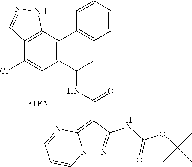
C12=C(C(C3=CC=CC=C3)=C(C(C)NC(C3=C4N(N=C3NC(OC(C)(C)C)=O)C=CC=N4)=O)C=C1Cl)NN=C2
